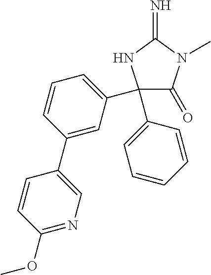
C1(=O)C(C2=CC=CC(C3=CN=C(OC)C=C3)=C2)(C2=CC=CC=C2)NC(=N)N1C
